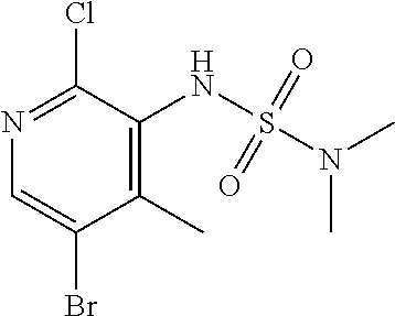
N1=C(Cl)C(NS(N(C)C)(=O)=O)=C(C)C(Br)=C1
